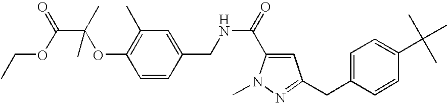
C1=CC(CNC(C2=CC(CC3=CC=C(C(C)(C)C)C=C3)=NN2C)=O)=CC(C)=C1OC(C(OCC)=O)(C)C
